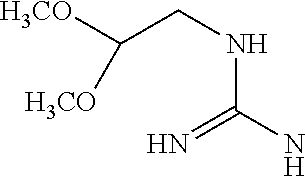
[H3CO]C(CNC(N)=N)[H3CO]
